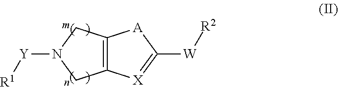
C12=C(CN([Y][R1])C1)[X]=C([W][R2])[A]2
